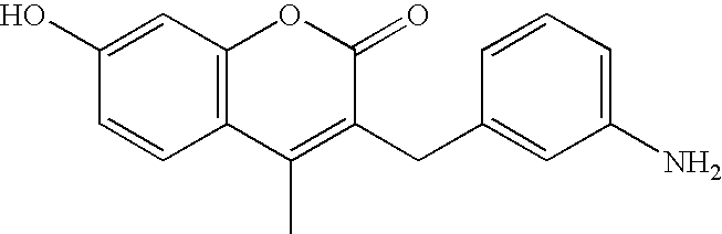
C1=CC2=C(C=C1O)OC(=O)C(CC1=CC(N)=CC=C1)=C2C
